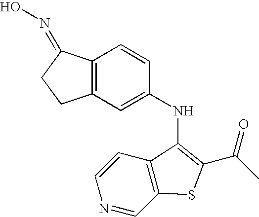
N1=CC2=C(C=C1)C(NC1=CC3=C(C=C1)C(=NO)CC3)=C(C(C)=O)S2
